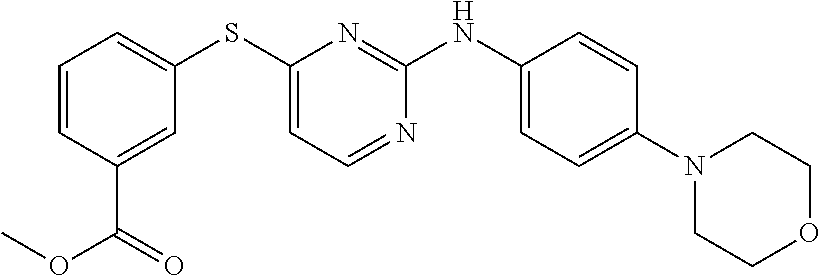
C1=CC(C(OC)=O)=CC(SC2=CC=NC(NC3=CC=C(N4CCOCC4)C=C3)=N2)=C1
